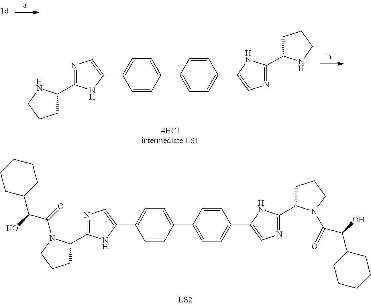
N1=C(C2CCCN2)NC(C2=CC=C(C3=CC=C(C4=CN=C(C5CCCN5)N4)C=C3)C=C2)=C1.N1=C(C2CCCN2C(C(C2CCCCC2)O)=O)NC(C2=CC=C(C3=CC=C(C4=CN=C(C5CCCN5C(C(O)C5CCCCC5)=O)N4)C=C3)C=C2)=C1
